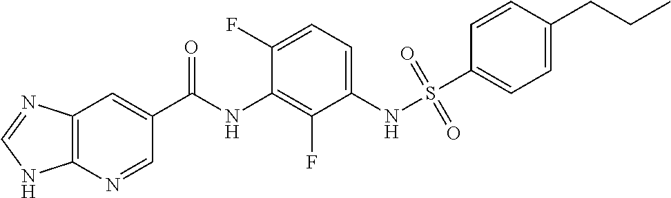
C12=C(N=CC(C(NC3=C(F)C(NS(=O)(=O)C4=CC=C(CCC)C=C4)=CC=C3F)=O)=C1)NC=N2
